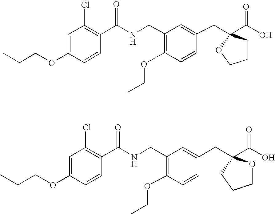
C1(Cl)=C(C(NCC2=C(OCC)C=CC(CC3(C(O)=O)OCCC3)=C2)=O)C=CC(OCCC)=C1.C1(Cl)=C(C(NCC2=C(OCC)C=CC(CC3(C(O)=O)CCCO3)=C2)=O)C=CC(OCCC)=C1
